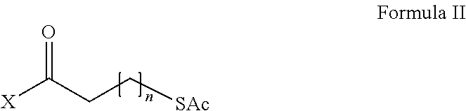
[X]C(CC[SAc])=O
